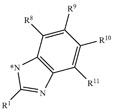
[R1]C1=NC2=C([N*]1)C([R8])=C([R9])C([R10])=C2[R11]
